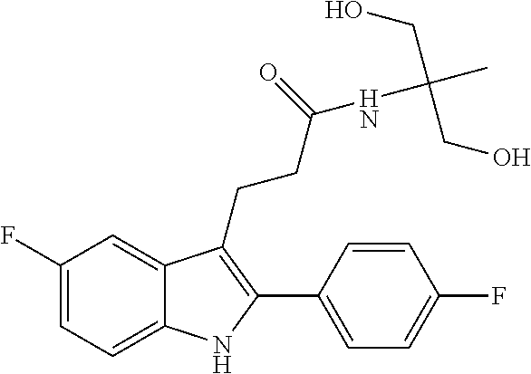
C1=C2C(CCC(NC(C)(CO)CO)=O)=C(C3=CC=C(F)C=C3)NC2=CC=C1F
